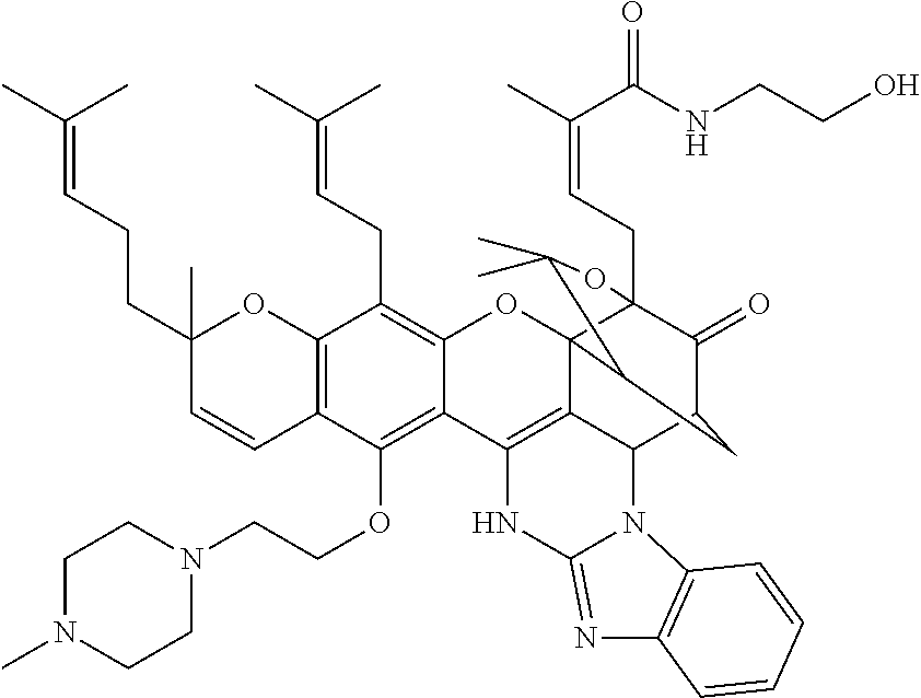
C12=C(C(OCCN3CCN(C)CC3)=C3C(=C1CC=C(C)C)OC14C5=C3NC3=NC6=C(N3C5C3C(=O)C1(CC=C(C(=O)NCCO)C)OC(C)(C)C4C3)C=CC=C6)C=CC(CCC=C(C)C)(C)O2
